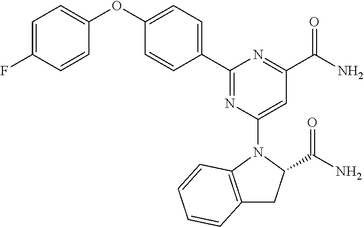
C1=C(F)C=CC(OC2=CC=C(C3=NC(N4C5=C(CC4C(N)=O)C=CC=C5)=CC(C(N)=O)=N3)C=C2)=C1
